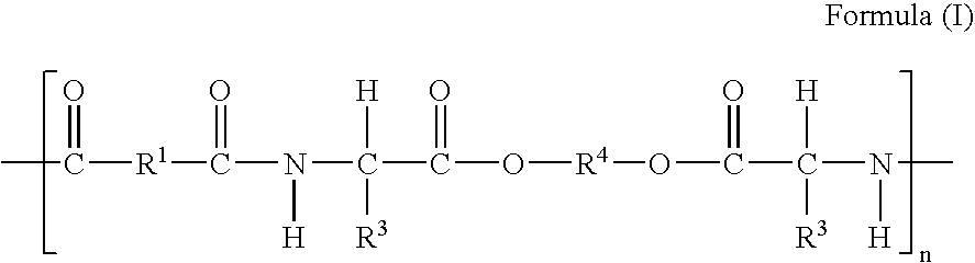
CC([R1]C(N(C(C(O[R4]OC(C(N(C)[H])([R3])[H])=O)=O)([H])[R3])[H])=O)=O
